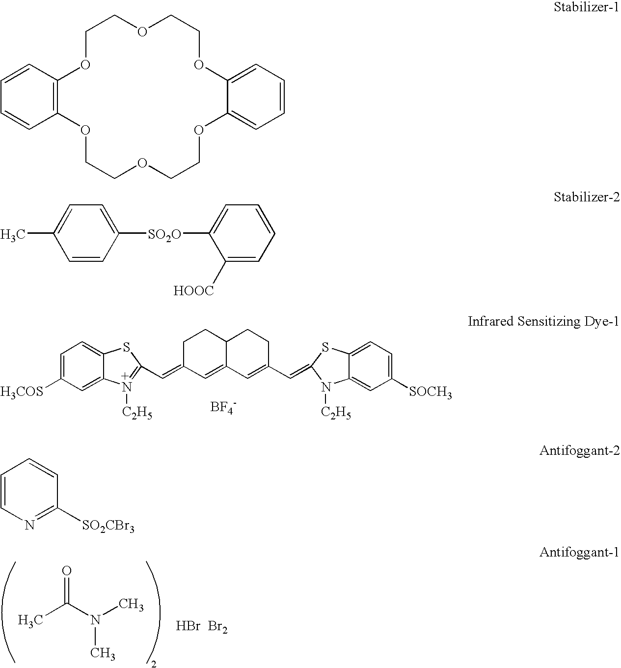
C1=C([H3COS])C=C2C(=C1)SC(C=C1C=C3C(CC1)CCC(C=C1SC4=CC=C([SOCH3])C=C4N1[C2H5])=C3)=N2[C2H5].[BF4-].CC(=O)N(C)C.[HBr  Br2].C12=C(C=CC=C1)OCCOCCOC1=CC=CC=C1OCCOCCO2.C1=CC([SO2O]C2=CC=CC=C2[HOOC])=CC=C1C.C1=CN=C([SO2CBr3])C=C1
